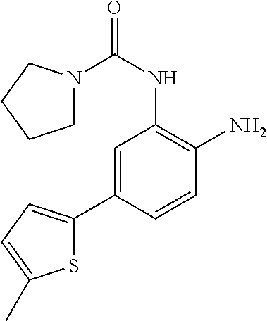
C1N(C(NC2=C(N)C=CC(C3=CC=C(C)S3)=C2)=O)CCC1
